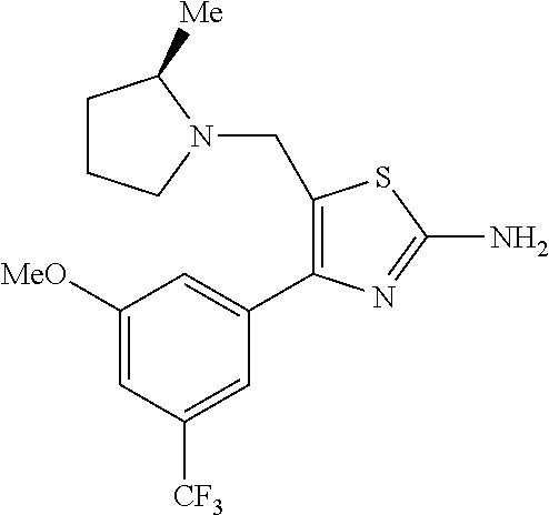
C1([MeO])=CC([CF3])=CC(C2=C(CN3CCCC3[Me])SC(N)=N2)=C1
